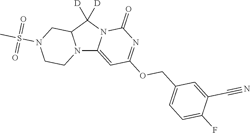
N12C3=CC(OCC4=CC=C(F)C(C#N)=C4)=NC(=O)N3C([D])([D])C1CN(S(C)(=O)=O)CC2
